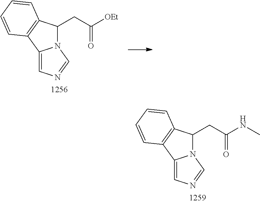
N12C(CC([OEt])=O)C3=C(C1=CN=C2)C=CC=C3.N12C(CC(NC)=O)C3=C(C1=CN=C2)C=CC=C3
